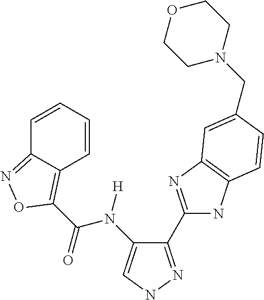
C1(C2=NC3=C(N2)C=CC(CN2CCOCC2)=C3)=NNC=C1N(C(C1=C2C(=NO1)C=CC=C2)=O)[H]
